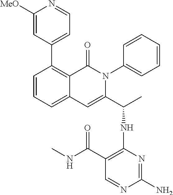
C1(C2=CC=NC([MeO])=C2)=C2C(=CC=C1)C=C(C(C)NC1=C(C(=O)NC)C=NC(N)=N1)N(C1=CC=CC=C1)C2=O
